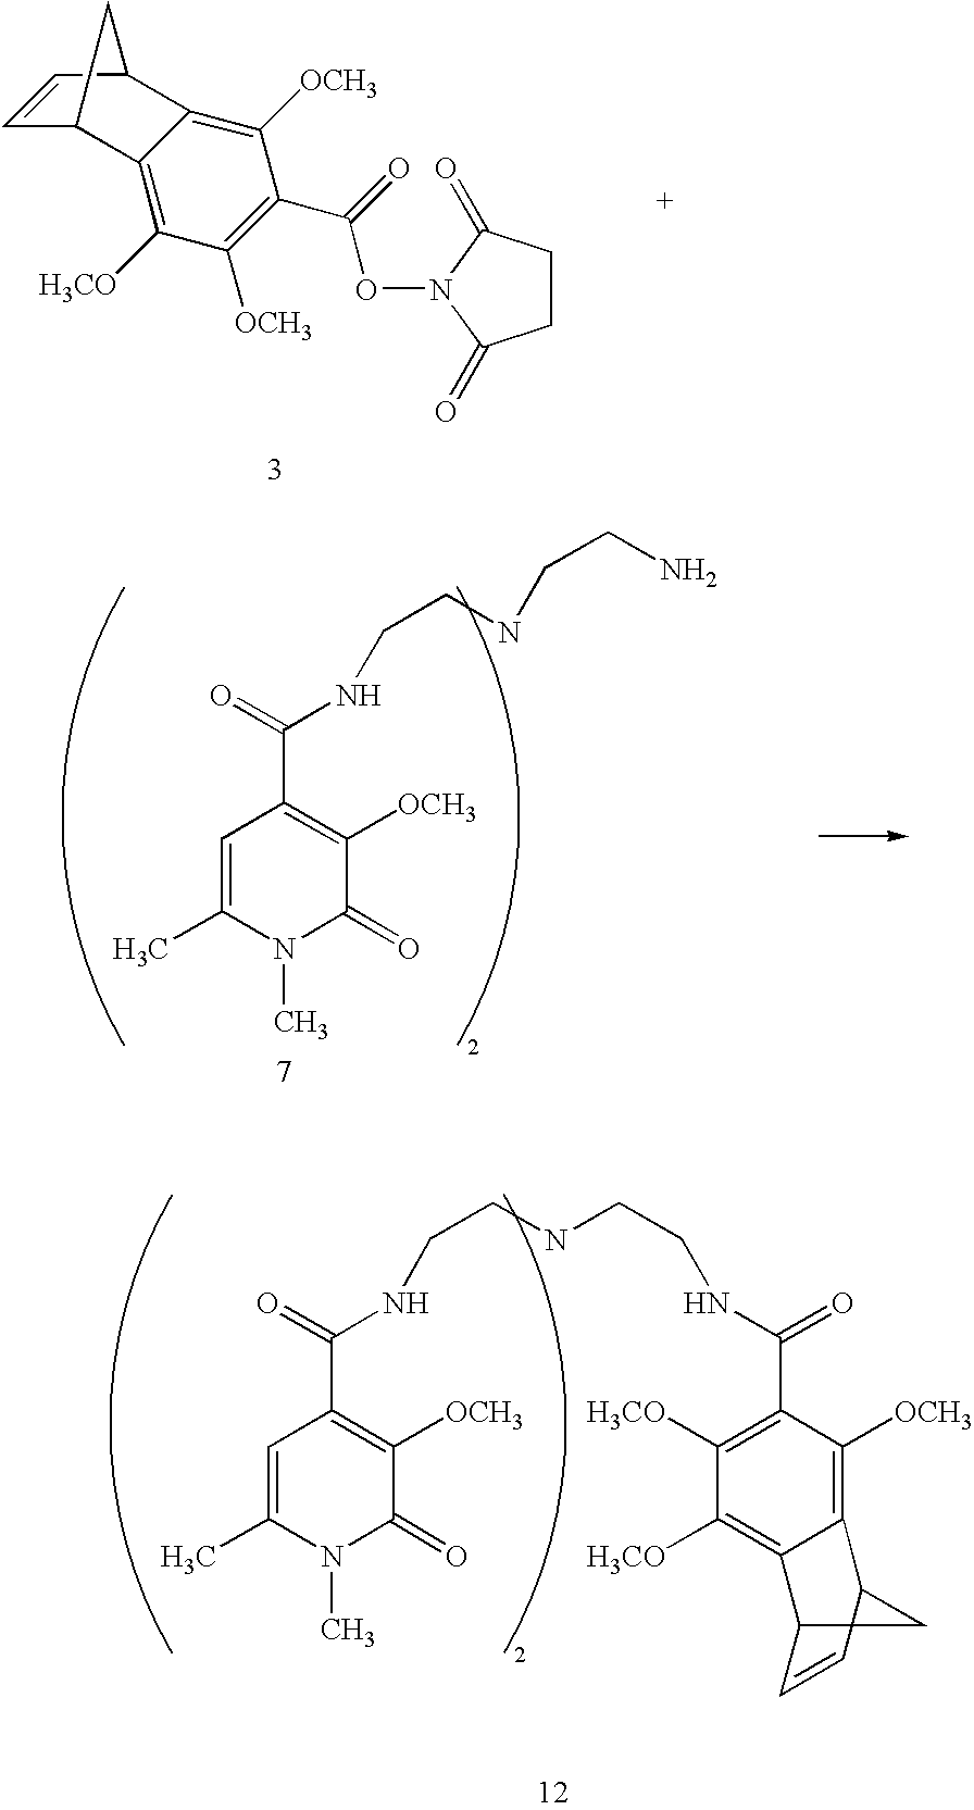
C1([H3CO])=C2C3C=CC(C2=C([OCH3])C(C(=O)ON2C(=O)CCC2=O)=C1[OCH3])C3.C1=C(C)N(C)C(=O)C([OCH3])=C1C(=O)NCCNCCN.C1=C(C)N(C)C(=O)C([OCH3])=C1C(=O)NCCNCCNC(=O)C1=C([H3CO])C([H3CO])=C2C3C=CC(C2=C1[OCH3])C3
